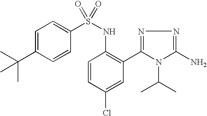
C1=C(C(C)(C)C)C=CC(S(NC2=C(C3=NN=C(N)N3C(C)C)C=C(Cl)C=C2)(=O)=O)=C1
